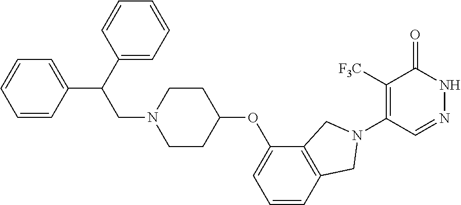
C1([F3C])=C(N2CC3=C(C(OC4CCN(CC(C5=CC=CC=C5)C5=CC=CC=C5)CC4)=CC=C3)C2)C=NNC1=O
